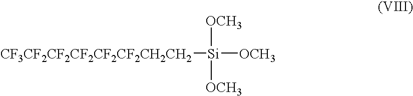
[CF3CF2CF2CF2CF2CF2CH2CH2][Si]([OCH3])([OCH3])[OCH3]
